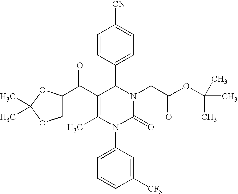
C(C1=C(C)N(C2=CC=CC([CF3])=C2)C(=O)N(CC(OC(C)(C)C)=O)C1C1=CC=C([CN])C=C1)(=O)C1COC(C)(C)O1
